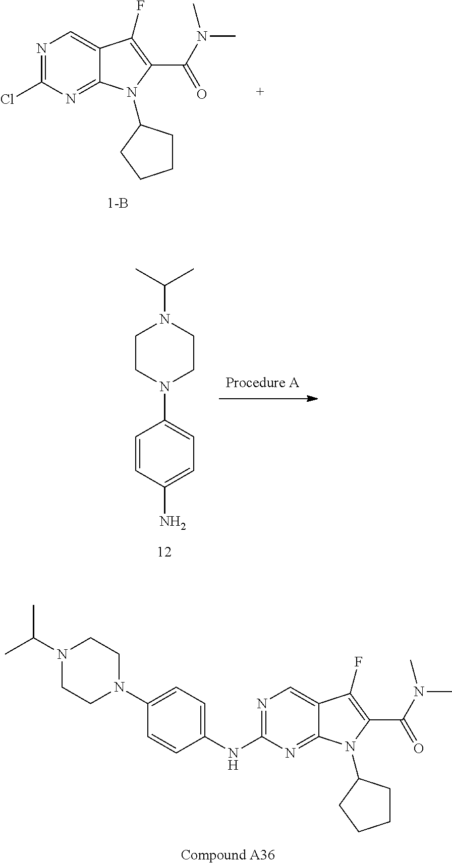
N1=C(Cl)N=C2C(=C1)C(F)=C(C(N(C)C)=O)N2C1CCCC1.C1=C(NC2=NC=C3C(=N2)N(C2CCCC2)C(C(N(C)C)=O)=C3F)C=CC(N2CCN(C(C)C)CC2)=C1.C1=C(N)C=CC(N2CCN(C(C)C)CC2)=C1
